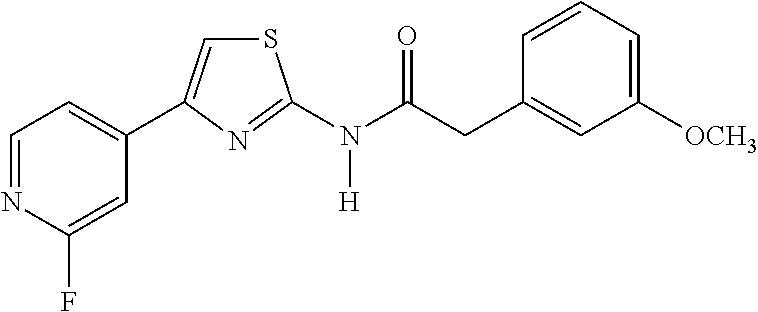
C1=NC(F)=CC(C2=CSC(N(C(CC3=CC([OCH3])=CC=C3)=O)[H])=N2)=C1
